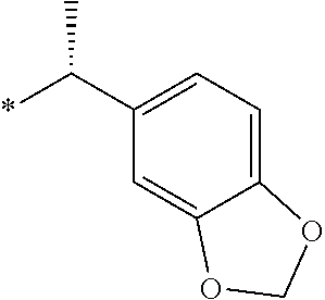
C1=C2C(=CC(C(*)C)=C1)OCO2
